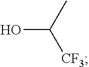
OC(C)[CF3]
